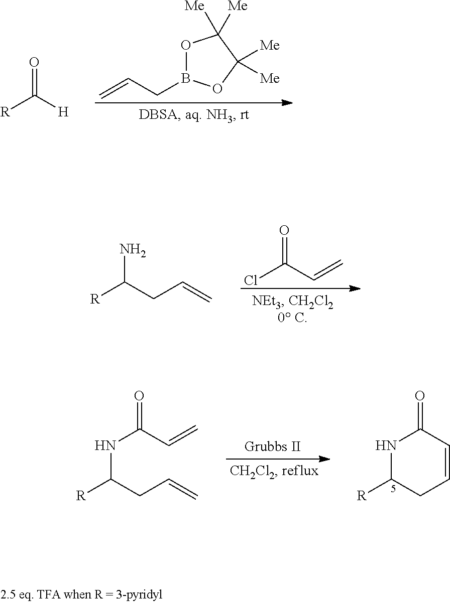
O1B(CC=C)OC([Me])([Me])C1([Me])[Me].[R]C([H])=O.ClC(C=C)=O.[R]C(CC=C)N.N1C([R])CC=CC1=O.N(C(CC=C)[R])C(C=C)=O
